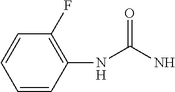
C1=CC(NC(N)=O)=C(F)C=C1
